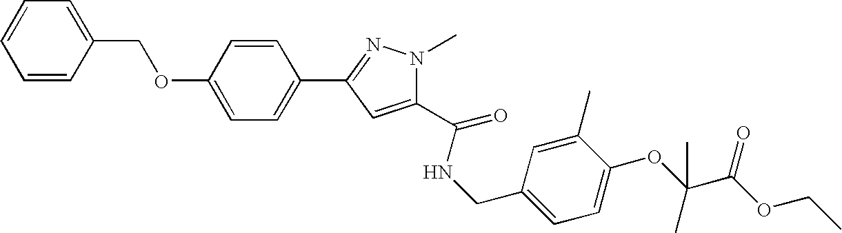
C1=CC(COC2=CC=C(C3=NN(C)C(C(NCC4=CC=C(OC(C(OCC)=O)(C)C)C(C)=C4)=O)=C3)C=C2)=CC=C1
